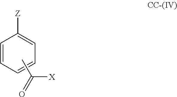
C1=CC=CC=C1[Z].CC([X])=O
